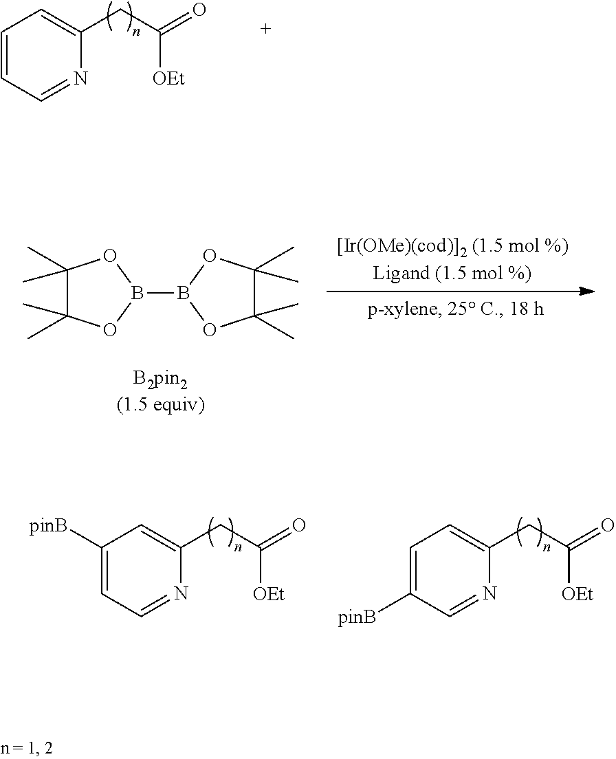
C1(C)(C)C(C)(C)OB(B2OC(C)(C)C(C)(C)O2)O1.C1=CC=NC(CC(=O)[OEt])=C1.C1([pinB])=CC=NC(CC(=O)[OEt])=C1.C1=C([pinB])C=NC(CC(=O)[OEt])=C1
